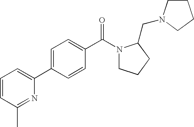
C1=CC(C)=NC(C2=CC=C(C(N3CCCC3CN3CCCC3)=O)C=C2)=C1
